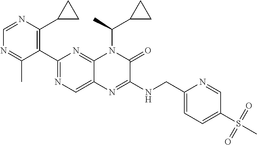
C1(C2=NC=C3C(=N2)N(C(C2CC2)C)C(=O)C(NCC2=CC=C(S(C)(=O)=O)C=N2)=N3)=C(C2CC2)N=CN=C1C
